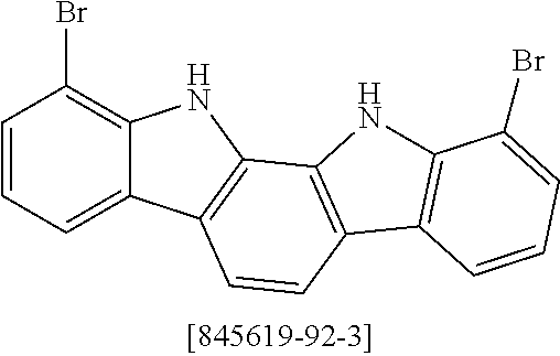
C1=CC=C2C(=C1Br)NC1=C2C=CC2=C1NC1=C2C=CC=C1Br
